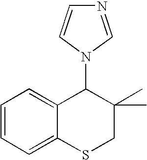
C1=CC=C2C(=C1)C(N1C=NC=C1)C(C)(C)CS2
